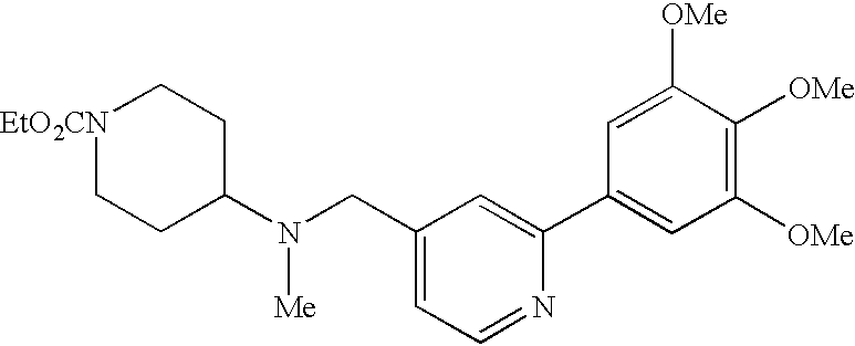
C1=C(CN(C2CC[EtO2CN]CC2)[Me])C=C(C2=CC([OMe])=C([OMe])C([OMe])=C2)N=C1
